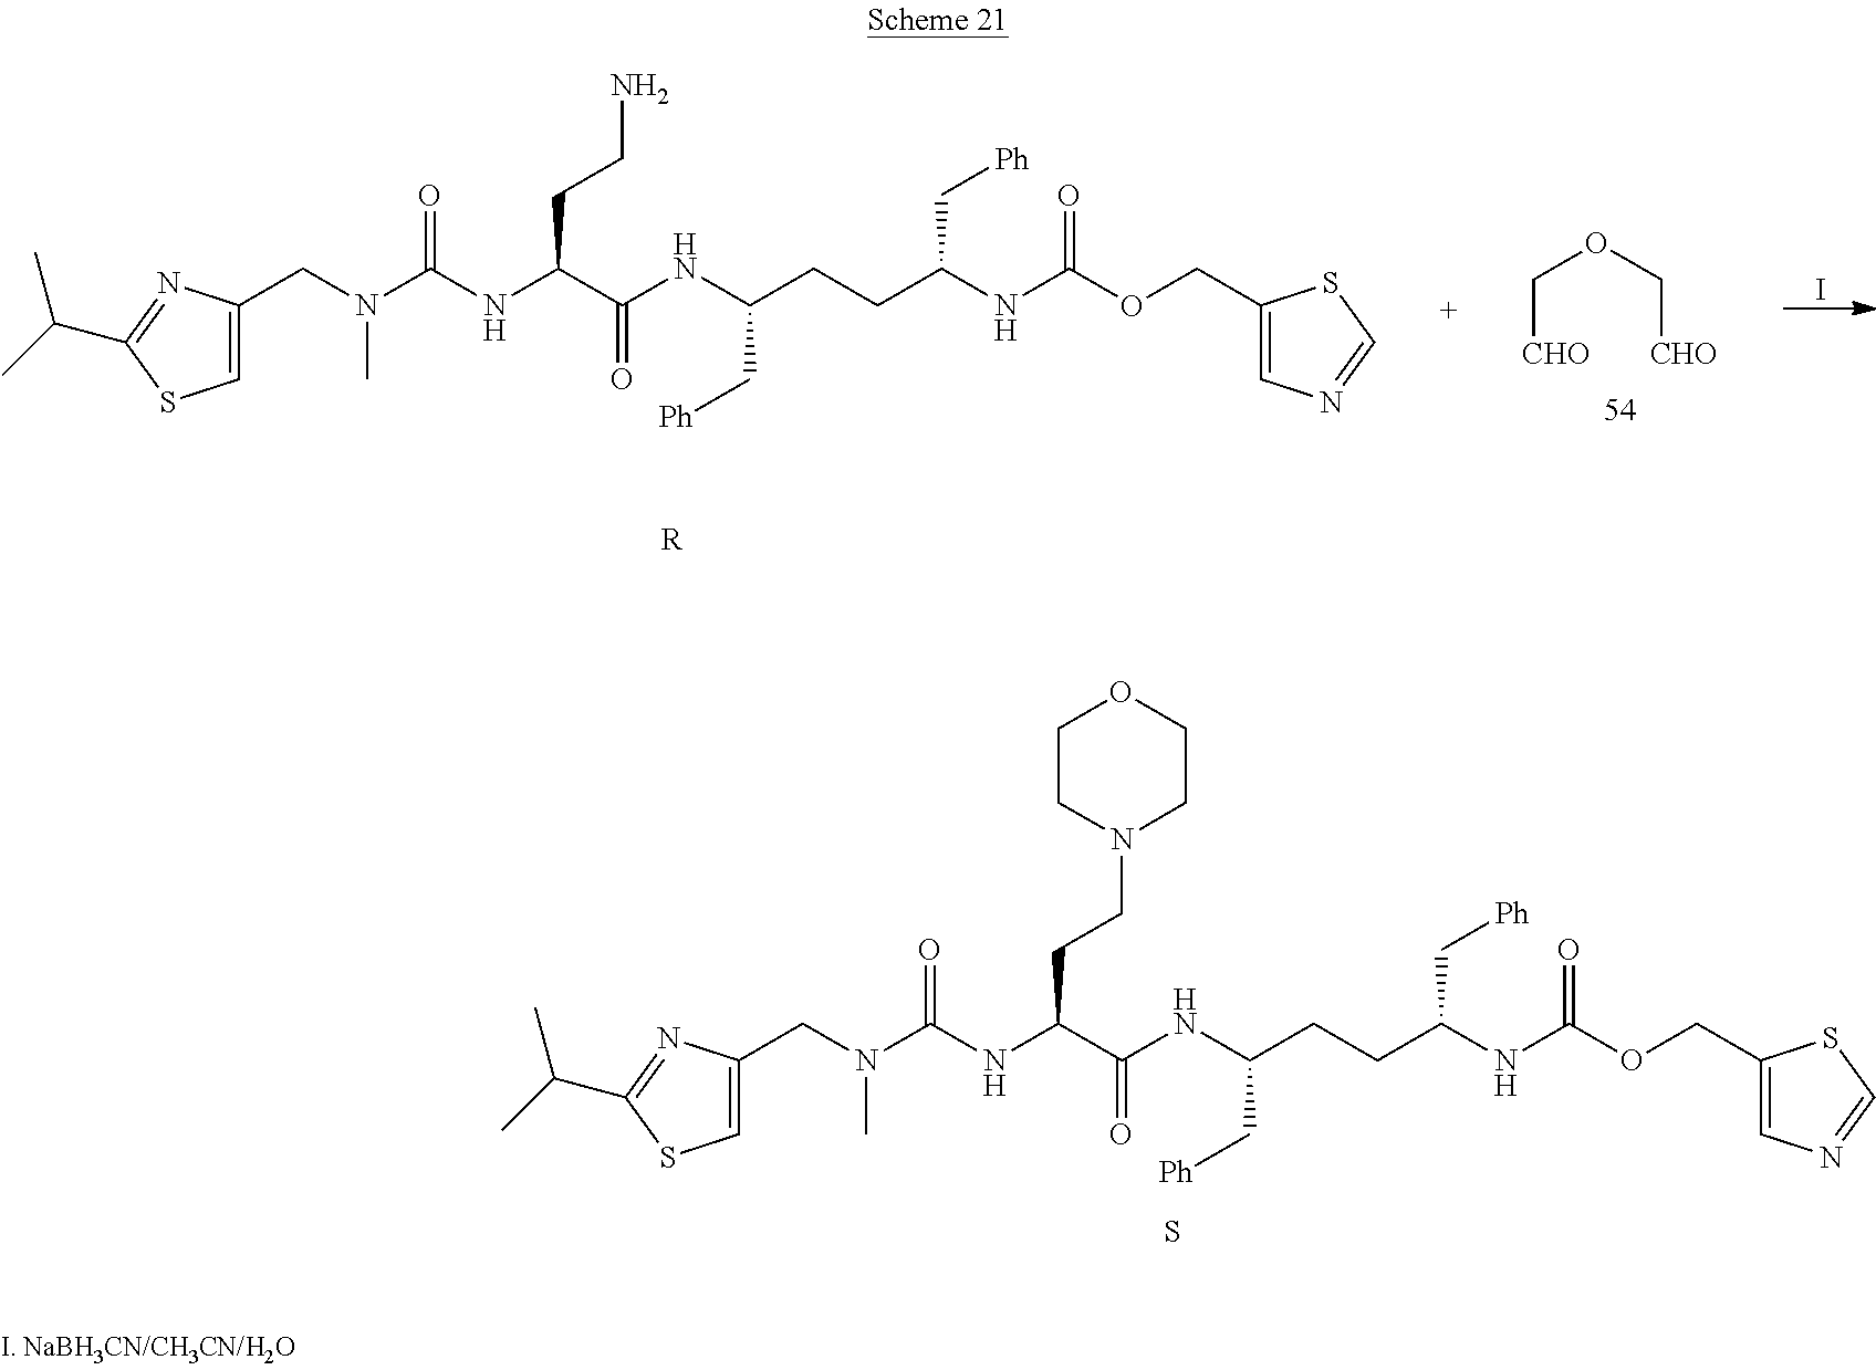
S.O=C(NC(C(NC(CCC(NC(OCC1=CN=CS1)=O)C[Ph])C[Ph])=O)CCN1CCOCC1)N(CC1=CSC(C(C)C)=N1)C.I.[R].O=C(NC(C(NC(CCC(NC(OCC1=CN=CS1)=O)C[Ph])C[Ph])=O)CCN)N(CC1=CSC(C(C)C)=N1)C.C([CHO])OC[CHO]
